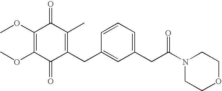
C1(=O)C(CC2=CC(CC(N3CCOCC3)=O)=CC=C2)=C(C)C(=O)C(OC)=C1OC
